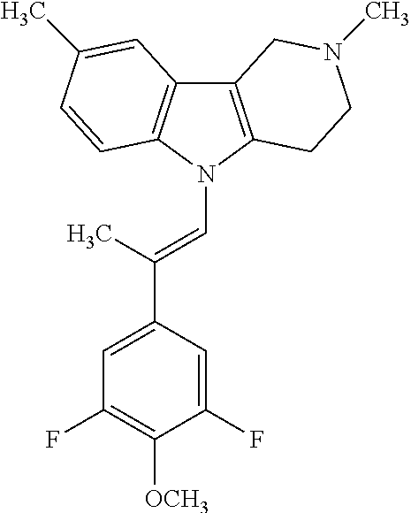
C12=C(N(C=C(C3=CC(F)=C([OCH3])C(F)=C3)C)C3=C1C=C(C)C=C3)CCN(C)C2
